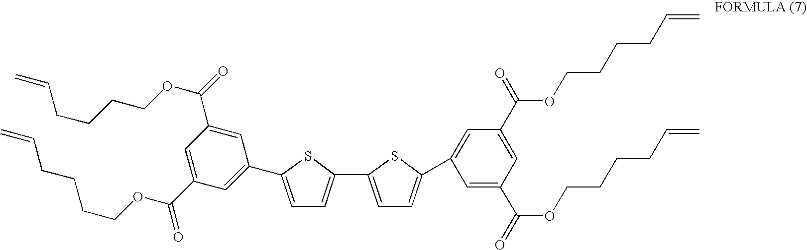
C1=C(C(=O)OCCCCC=C)C=C(C(=O)OCCCCC=C)C=C1C1=CC=C(C2=CC=C(C3=CC(C(=O)OCCCCC=C)=CC(C(OCCCCC=C)=O)=C3)S2)S1
